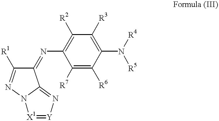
C1([R7])=C([R6])C(N([R4])[R5])=C([R3])C([R2])=C1N=C1C([R1])=NN2C1=N[Y]=[X1]2
